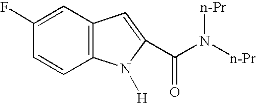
C1=C(F)C=CC2=C1C=C(C(N([n-Pr])[n-Pr])=O)N2[H]
